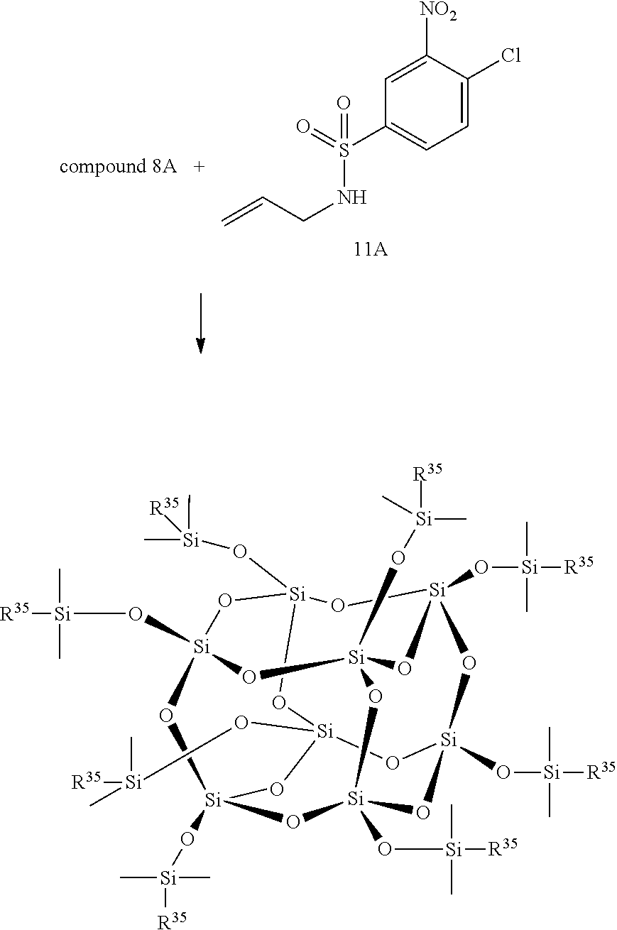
C1=C([NO2])C(Cl)=CC=C1S(NCC=C)(=O)=O.[R35][Si](O[Si]12O[Si]3(O[Si](C)(C)[R35])O[Si]4(O[Si]([R35])(C)C)O[Si]5(O[Si]([R35])(C)C)O[Si](O[Si]([R35])(C)C)(O[Si](O[Si]([R35])(C)C)(O1)O[Si](O[Si]([R35])(C)C)(O3)O5)O[Si](O[Si](C)([R35])C)(O4)O2)(C)C
